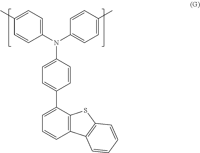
C1(N(C2=CC=C(C)C=C2)C2=CC=C(C)C=C2)=CC=C(C2=CC=CC3=C2SC2=C3C=CC=C2)C=C1
